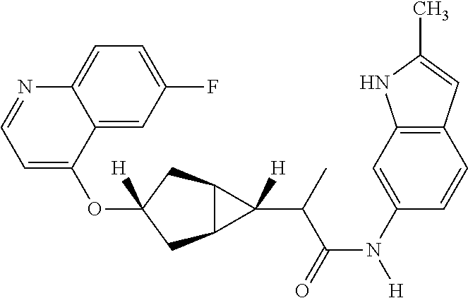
O(C1([H])CC2C(C1)C2(C(C(N([H])C1=CC2=C(C=C1)C=C(C)N2)=O)C)[H])C1=CC=NC2=CC=C(F)C=C12
